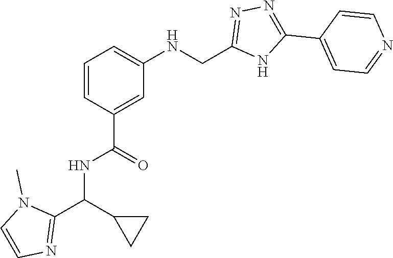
C1=C(C2=NN=C(CNC3=CC=CC(C(NC(C4=NC=CN4C)C4CC4)=O)=C3)N2)C=CN=C1
